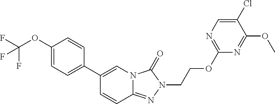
C1(OC(F)(F)F)=CC=C(C2=CN3C(=NN(CCOC4=NC=C(Cl)C(OC)=N4)C3=O)C=C2)C=C1
